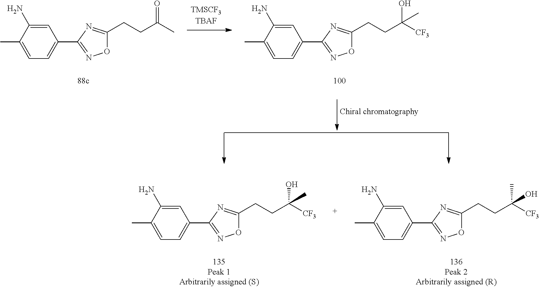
C1=C(N)C(C)=CC=C1C1=NOC(CCC(C)=O)=N1.C1=C(N)C(C)=CC=C1C1=NOC(CCC([CF3])(O)C)=N1.C1=C(N)C(C)=CC=C1C1=NOC(CCC([CF3])(O)C)=N1.C1=C(N)C(C)=CC=C1C1=NOC(CCC([CF3])(C)O)=N1
